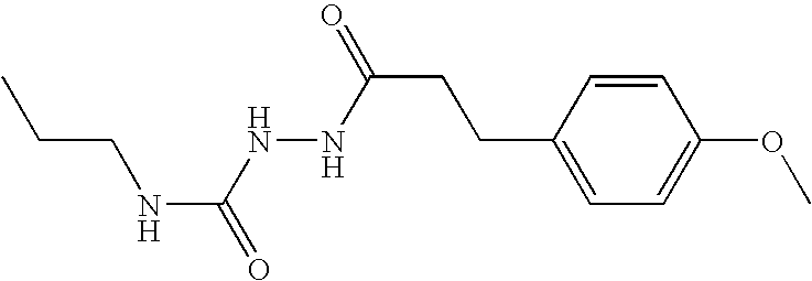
C1=CC(CCC(NNC(NCCC)=O)=O)=CC=C1OC
